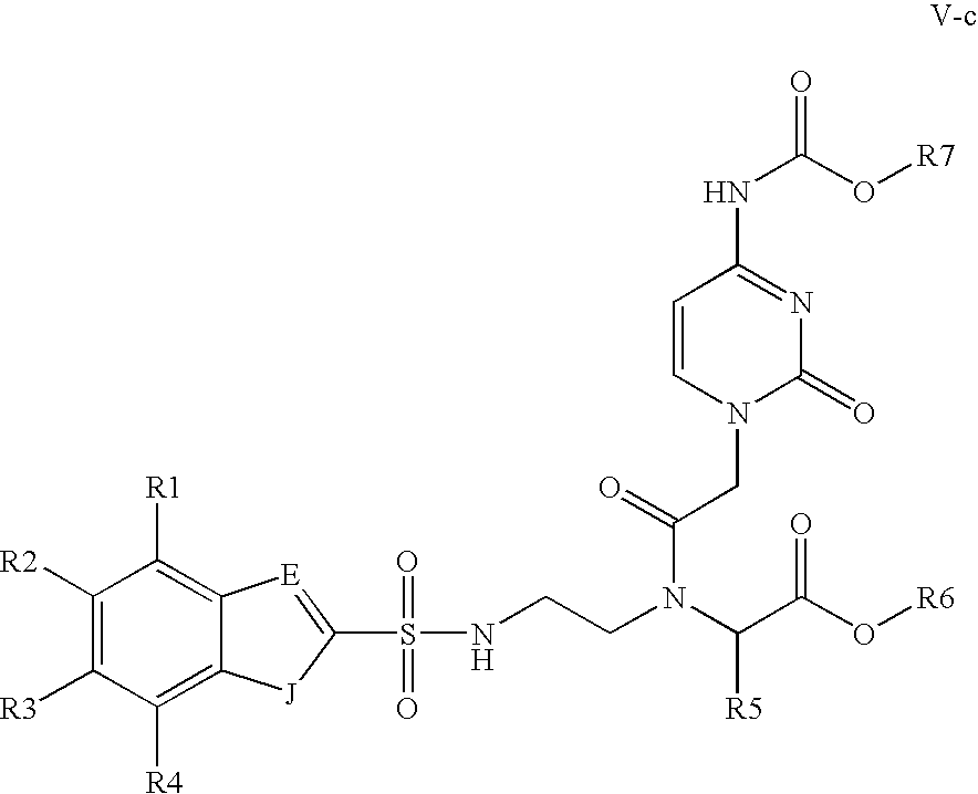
N1(CC(N(C(C(O[R6])=O)[R5])CCNS(=O)(=O)C2=[E]C3=C([R1])C([R2])=C([R3])C([R4])=C3[J]2)=O)C(=O)N=C(NC(O[R7])=O)C=C1
